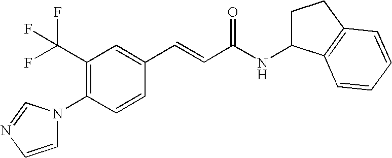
C1(C(F)(F)F)=C(N2C=CN=C2)C=CC(C=CC(NC2CCC3=C2C=CC=C3)=O)=C1
